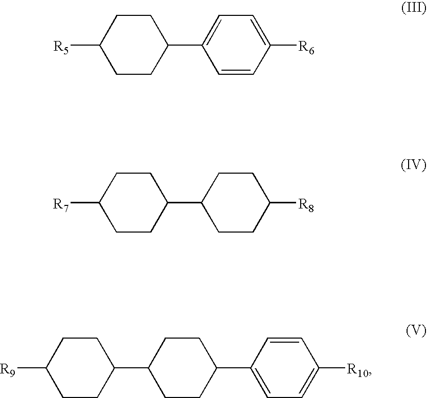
[R5]C1CCC(C2=CC=C([R6])C=C2)CC1.[R7]C1CCC(C2CCC([R8])CC2)CC1.[R9]C1CCC(C2CCC(C3=CC=C([R10])C=C3)CC2)CC1
